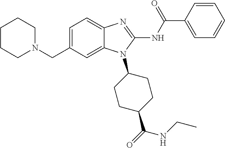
C1=C(CN2CCCCC2)C=C2C(=C1)N=C(NC(C1=CC=CC=C1)=O)N2C1CCC(C(=O)NCC)CC1
